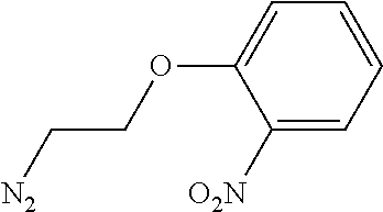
C1([O2N])=CC=CC=C1OCC[N2]
